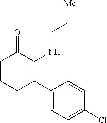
C1CCC(C2=CC=C(Cl)C=C2)=C(NCC[Me])C1=O
